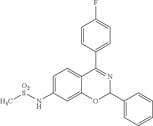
C1=CC(C2=NC(C3=CC=CC=C3)OC3=CC(N[O2S]C)=CC=C23)=CC=C1F
